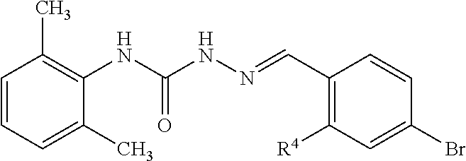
C1=CC(C)=C(NC(=O)NN=CC2=C([R4])C=C(Br)C=C2)C(C)=C1
